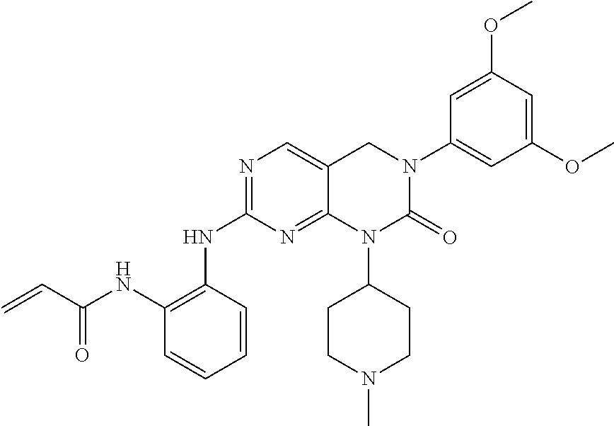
C1(NC(=O)C=C)=C(NC2=NC=C3C(=N2)N(C2CCN(C)CC2)C(=O)N(C2=CC(OC)=CC(OC)=C2)C3)C=CC=C1
